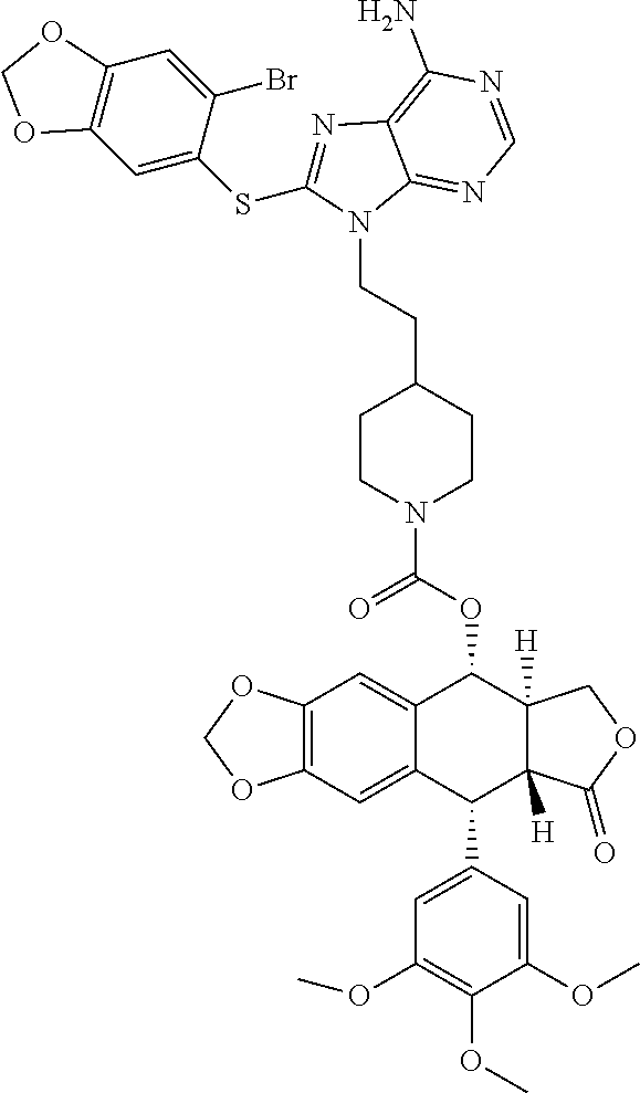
C1=C(Br)C(SC2=NC3=C(N)N=CN=C3N2CCC2CCN(C(=O)OC3C4=CC5=C(C=C4C(C4=CC(OC)=C(OC)C(OC)=C4)C4([H])C3([H])COC4=O)OCO5)CC2)=CC2=C1OCO2
